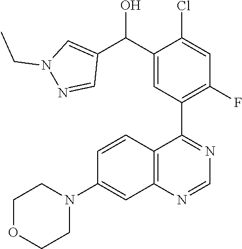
C12=C(C(C3=C(F)C=C(Cl)C(C(O)C4=CN(CC)N=C4)=C3)=NC=N1)C=CC(N1CCOCC1)=C2
